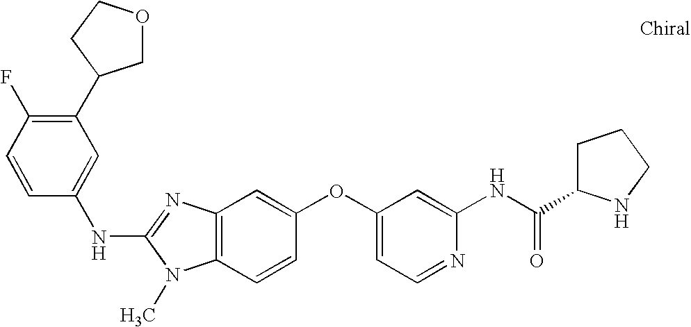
N(C1=NC2=C(N1C)C=CC(OC1=CC=NC(NC(C3CCCN3)=O)=C1)=C2)C1=CC(C2COCC2)=C(F)C=C1
